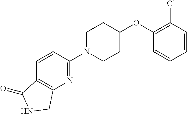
C1=CC(Cl)=C(OC2CCN(C3=NC4=C(C=C3C)C(=O)NC4)CC2)C=C1
